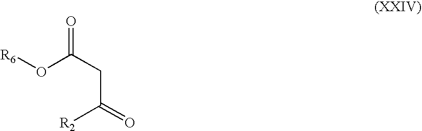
[R6]OC(CC(=O)[R2])=O
